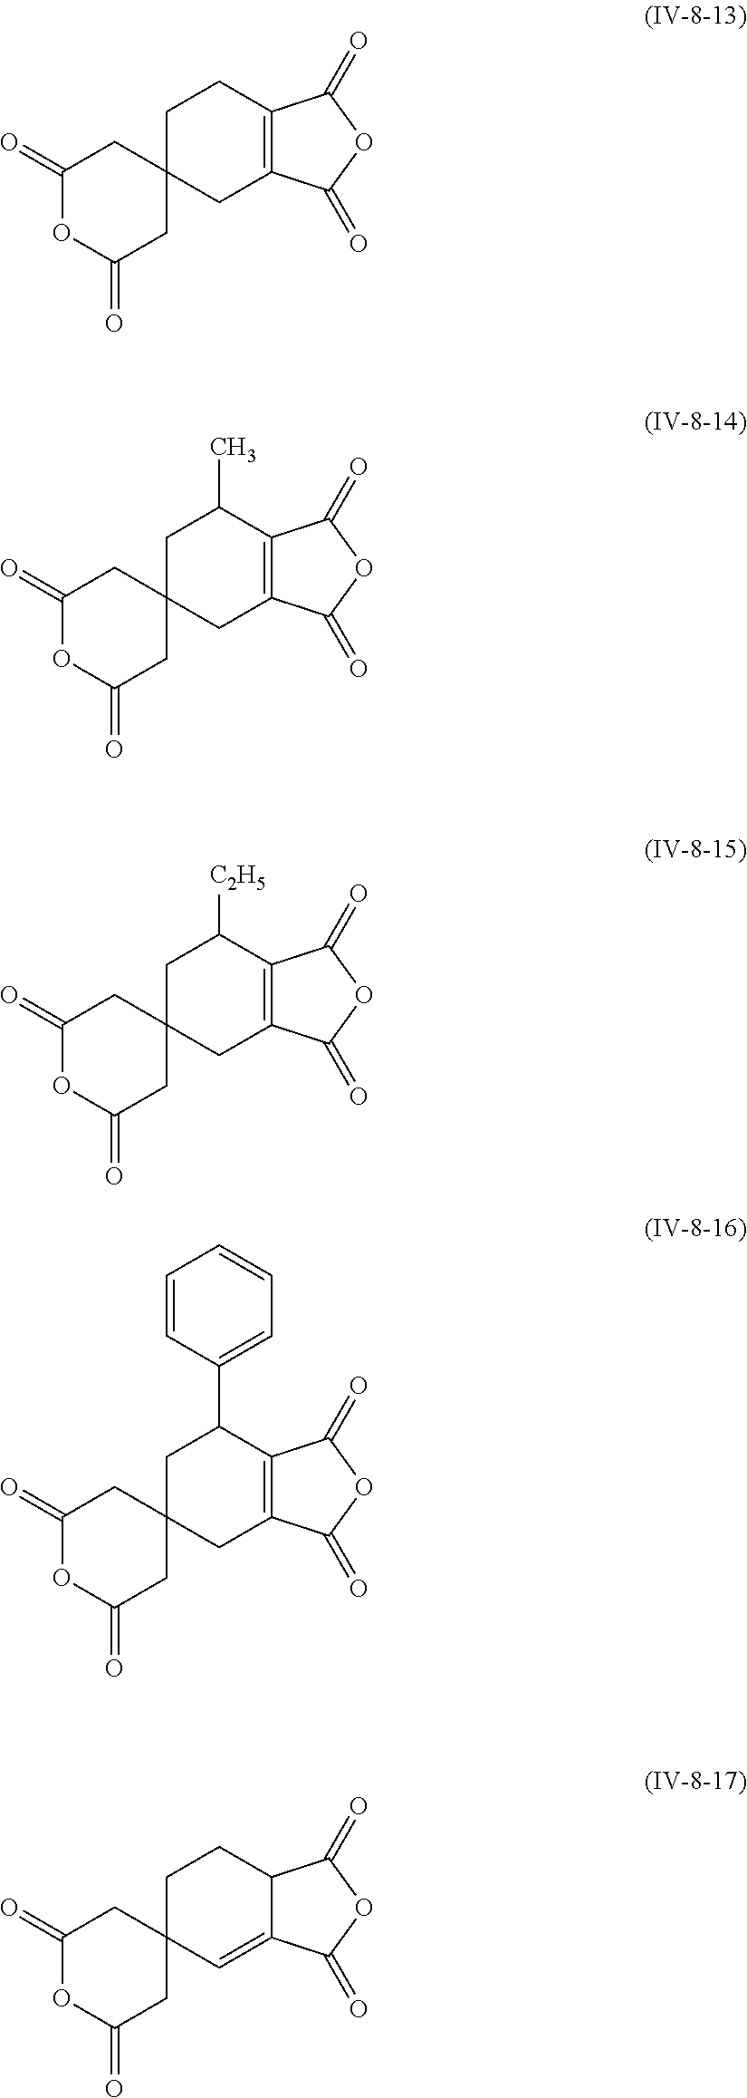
C12(CC3=C(C(C4=CC=CC=C4)C1)C(=O)OC3=O)CC(=O)OC(=O)C2.C12(CC3=C(CC1)C(=O)OC3=O)CC(=O)OC(=O)C2.C12(CC3=C(C(C)C1)C(=O)OC3=O)CC(=O)OC(=O)C2.C12(CC3=C(C([C2H5])C1)C(=O)OC3=O)CC(=O)OC(=O)C2.C12(C=C3C(CC1)C(=O)OC3=O)CC(=O)OC(=O)C2
